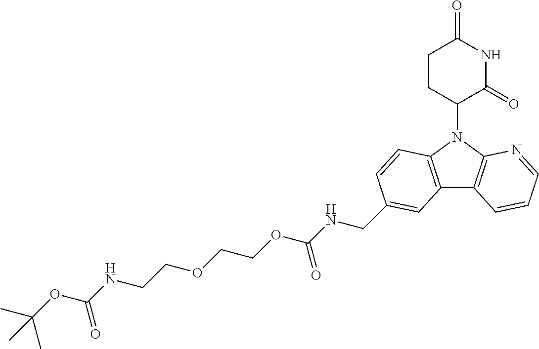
N1(C2CCC(=O)NC2=O)C2=C(C3=C1C=CC(CNC(OCCOCCNC(OC(C)(C)C)=O)=O)=C3)C=CC=N2
